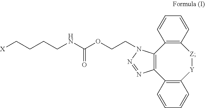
[X]CCCCNC(OCCN1C2=C(C3=C([Y][Z]C4=C2C=CC=C4)C=CC=C3)N=N1)=O
